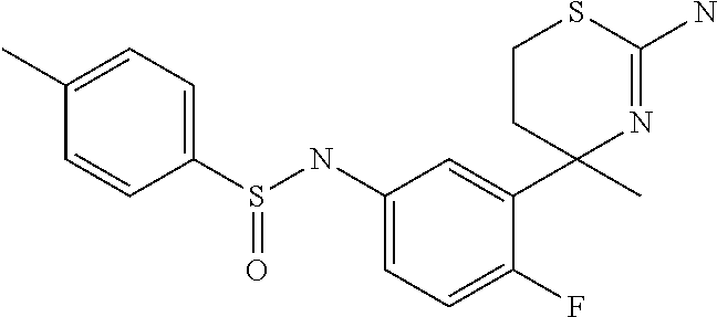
CC1=CC=C(S(NC2=CC=C(F)C(C3(C)N=C(N)SCC3)=C2)=O)C=C1
